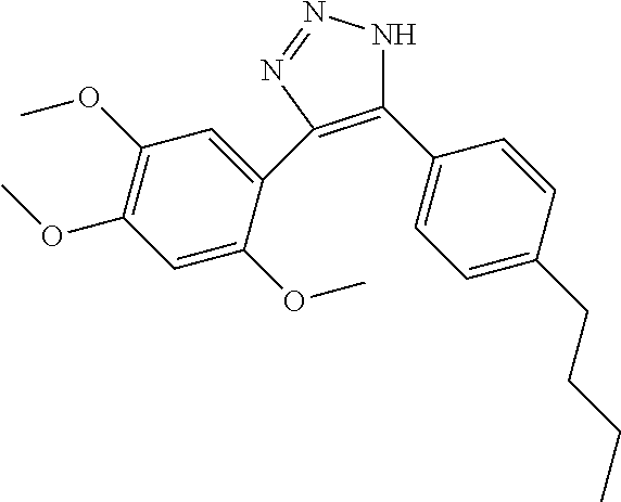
C1(C2=CC=C(CCCC)C=C2)=C(C2=CC(OC)=C(OC)C=C2OC)N=NN1
